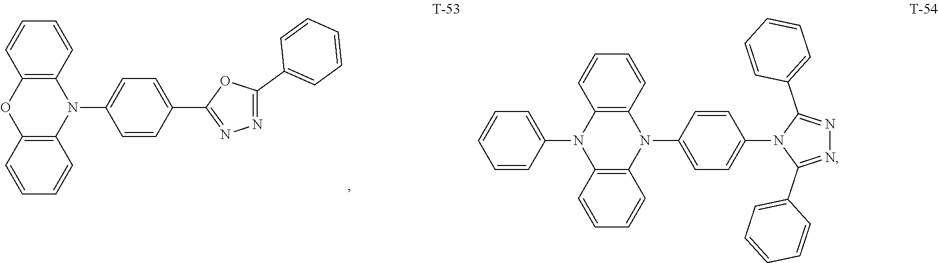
C1=CC2=C(C=C1)N(C1=CC=C(C3=NN=C(C4=CC=CC=C4)O3)C=C1)C1=C(O2)C=CC=C1.C1=CC=CC(N2C3=C(N(C4=CC=C(N5C(C6=CC=CC=C6)=NN=C5C5=CC=CC=C5)C=C4)C4=C2C=CC=C4)C=CC=C3)=C1
